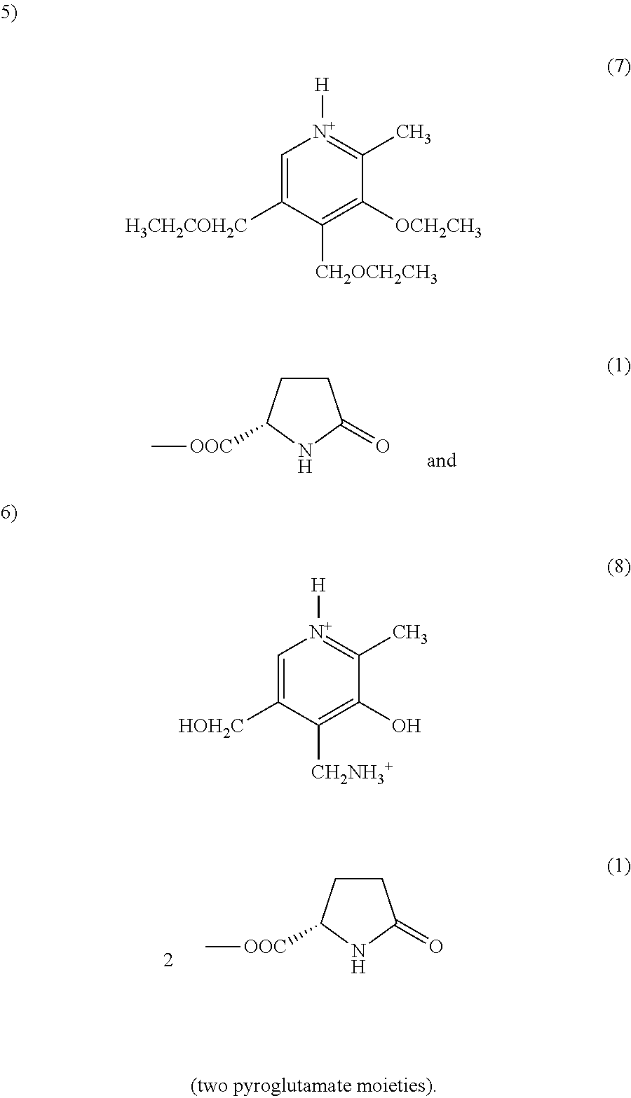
C1CC([OOC]C)NC1=O.C1CC([OOC]C)NC1=O.C1=C([H3CH2COH2C])C([CH2OCH2CH3])=C([OCH2CH3])C(C)=[N+]1[H].C1=C([HOH2C])C([CH2NH3+])=C(O)C(C)=[N+]1[H]
